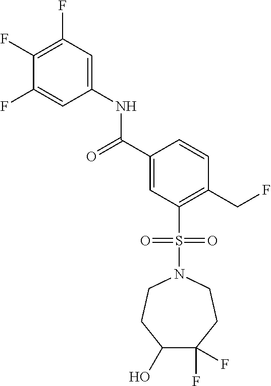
C1(F)=C(F)C=C(NC(C2=CC(S(N3CCC(O)C(F)(F)CC3)(=O)=O)=C(CF)C=C2)=O)C=C1F
